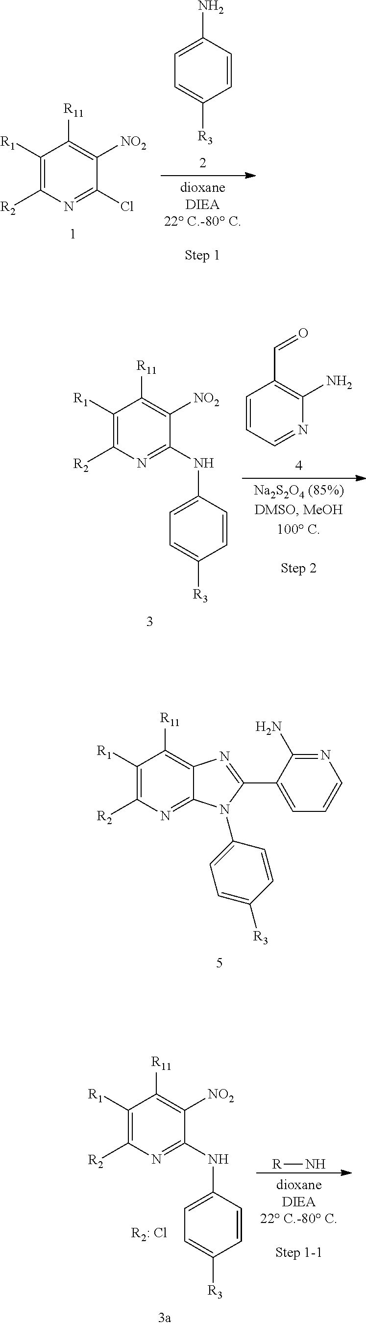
C1([R1])=C([R2])N=C2C(=C1[R11])N=C(C1=CC=CN=C1N)N2C1=CC=C([R3])C=C1.C1([R1])=C([R2])N=C(Cl)C([NO2])=C1[R11].C1=CC(N)=CC=C1[R3].C1([R1])=C([R2])N=C(NC2=CC=C([R3])C=C2)C([NO2])=C1[R11].C1=CC=NC(N)=C1C=O.C1([R1])=C([R2])N=C(NC2=CC=C([R3])C=C2)C([NO2])=C1[R11].[R]N
